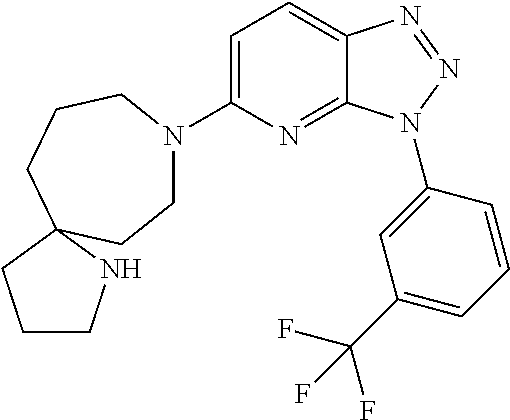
C1=C(N2CCC3(CCC2)NCCC3)N=C2C(=C1)N=NN2C1=CC(C(F)(F)F)=CC=C1
